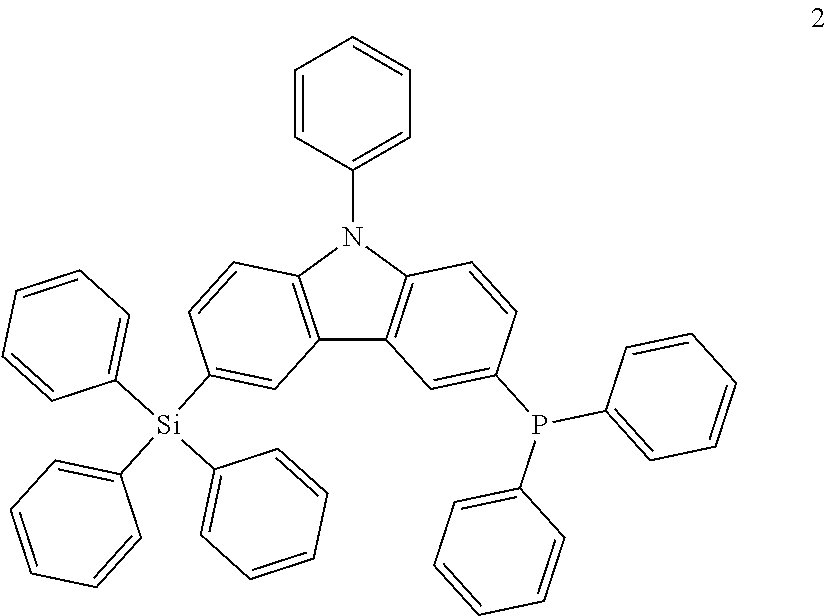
C1=CC(N2C3=C(C4=C2C=CC(P(C2=CC=CC=C2)C2=CC=CC=C2)=C4)C=C([Si](C2=CC=CC=C2)(C2=CC=CC=C2)C2=CC=CC=C2)C=C3)=CC=C1
